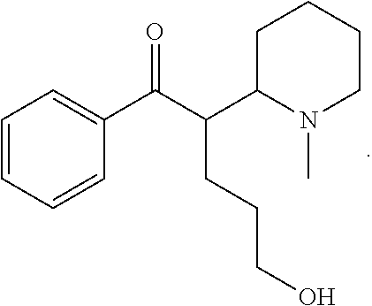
C1=CC=CC(C(C(CCCO)C2CCCCN2C)=O)=C1
